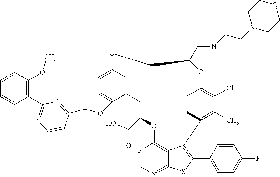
C12=CC(=CC=C1OCC1=NC(C3=C(OC)C=CC=C3)=NC=C1)OCC(CNCCN1CCOCC1)OC1=C(Cl)C(C)=C(C3=C(C4=CC=C(F)C=C4)SC4=NC=NC(=C43)OC(C(=O)O)C2)C=C1
